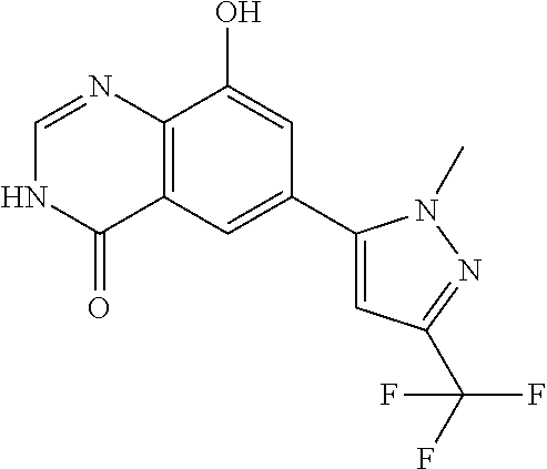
C12=C(C=C(C3=CC(C(F)(F)F)=NN3C)C=C1O)C(=O)NC=N2
